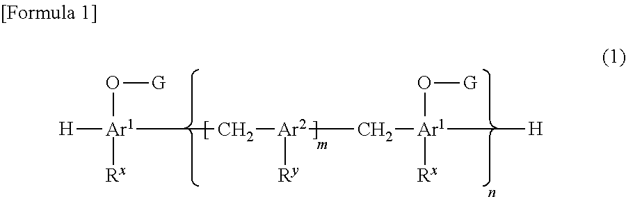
[H][Ar1](O[G])([Rx])C[Ar2](C[Ar1]([H])(O[G])[Rx])[Ry]
